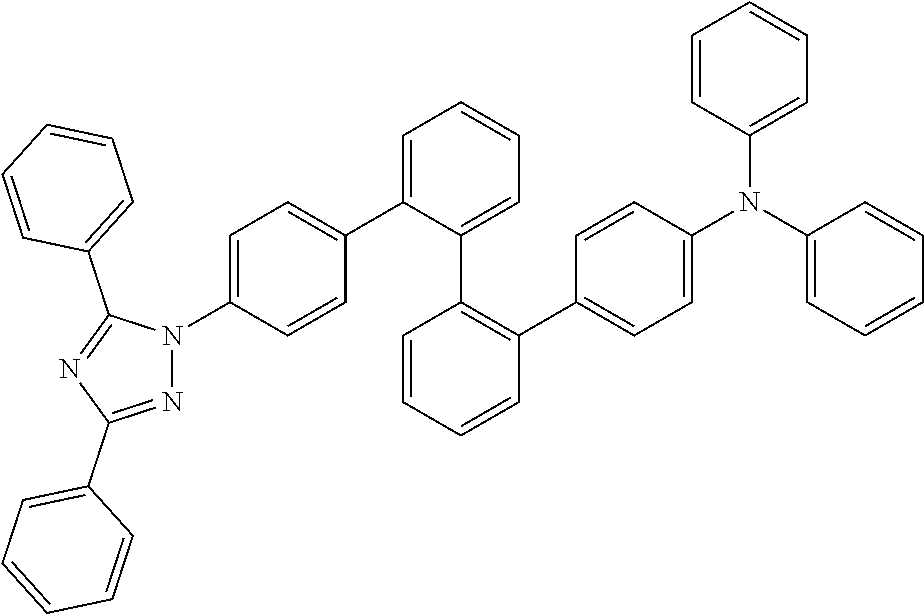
C1=C(C2=CC=C(N3N=C(C4=CC=CC=C4)N=C3C3=CC=CC=C3)C=C2)C(C2=C(C3=CC=C(N(C4=CC=CC=C4)C4=CC=CC=C4)C=C3)C=CC=C2)=CC=C1
